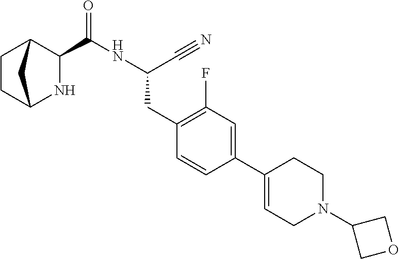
N1C2CCC(C1C(NC(C#N)CC1=C(F)C=C(C3=CCN(C4COC4)CC3)C=C1)=O)C2
